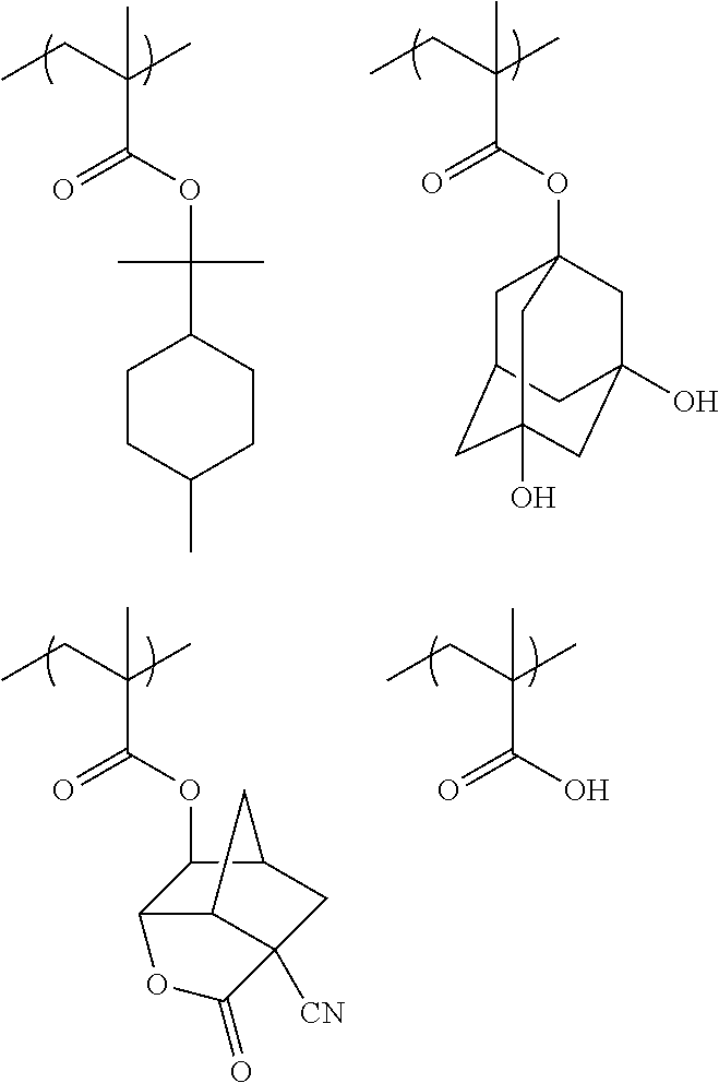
CCC(C)(C(OC12CC3CC(O)(CC(O)(C1)C3)C2)=O)C.CCC(C)(C(=O)OC(C1CCC(C)CC1)(C)C)C.CCC(C)(C(O)=O)C.CCC(C)(C)C(=O)OC1C2C3C([CN])(CC1C3)C(=O)O2
